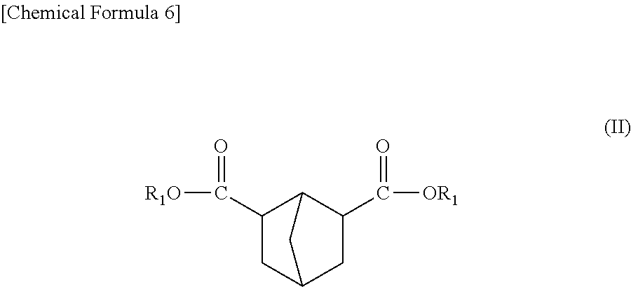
C1(C([OR1])=O)C2C(C([R1O])=O)CC(C1)C2
